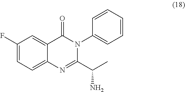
C1=C(F)C=C2C(=C1)N=C(C(C)N)N(C1=CC=CC=C1)C2=O
